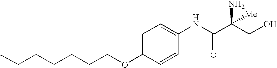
C1=C(OCCCCCCC)C=CC(NC(C(CO)(N)[Me])=O)=C1
